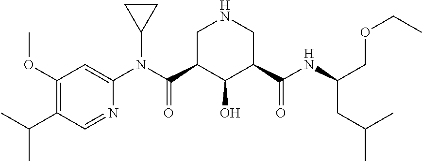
C1(OC)=C(C(C)C)C=NC(N(C2CC2)C(C2C(O)C(C(NC(CC(C)C)COCC)=O)CNC2)=O)=C1
